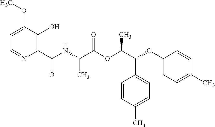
C1=C(OC)C(O)=C(C(NC(C(OC(C(OC2=CC=C(C)C=C2)C2=CC=C(C)C=C2)C)=O)C)=O)N=C1
